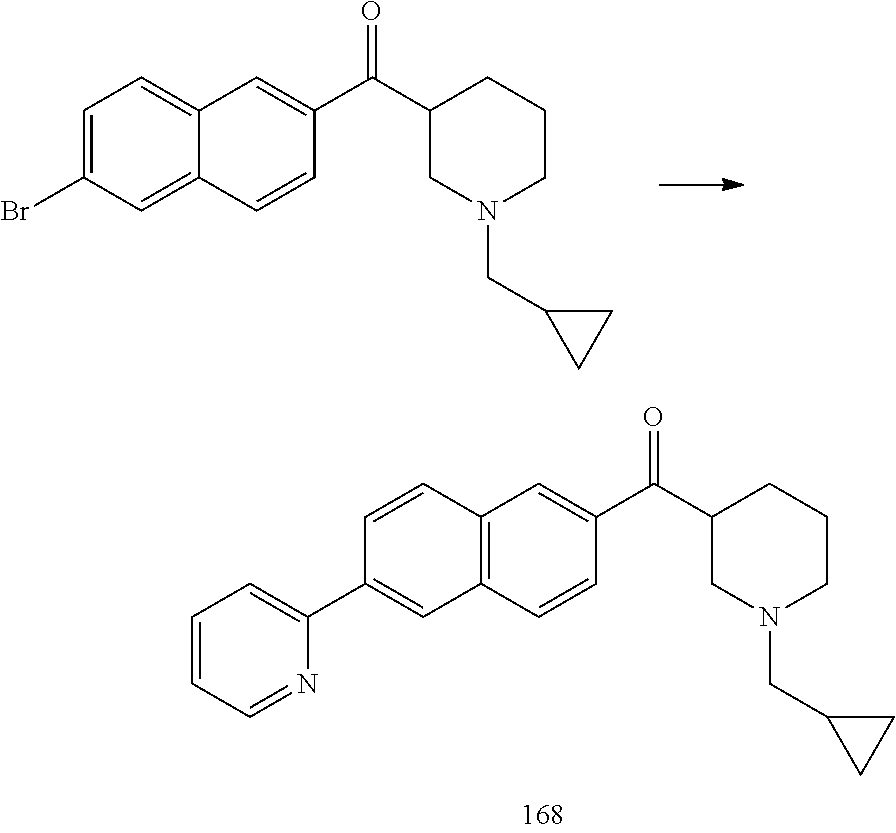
C1=CC2=C(C=C1C1=CC=CC=N1)C=CC(C(C1CN(CC3CC3)CCC1)=O)=C2.C1=C(Br)C=C2C(=C1)C=C(C(C1CN(CC3CC3)CCC1)=O)C=C2
